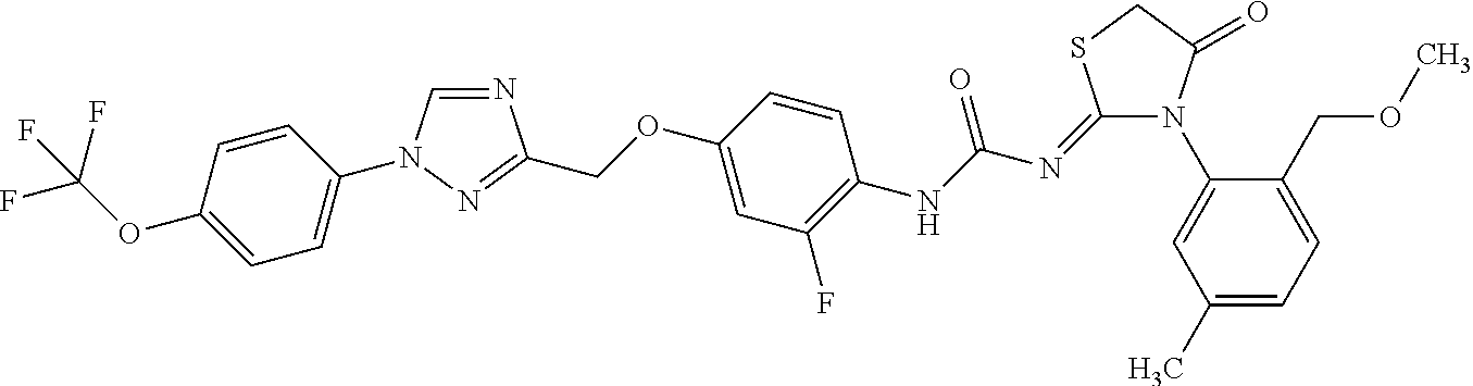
N1=CN(C2=CC=C(OC(F)(F)F)C=C2)N=C1COC1=CC(F)=C(NC(N=C2N(C3=CC(C)=CC=C3COC)C(=O)CS2)=O)C=C1
